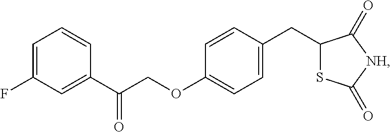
C1=C(F)C=C(C(COC2=CC=C(CC3SC(=O)[NH]C3=O)C=C2)=O)C=C1
